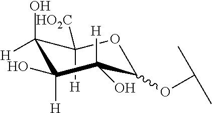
C1([HO2C])([H])C(O)([H])C([H])(O)C([H])(O)C(OC(C)C)O1
